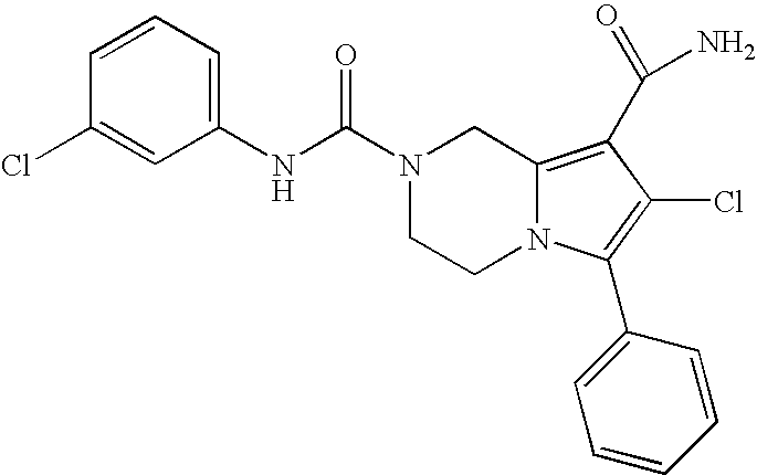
C1(NC(N2CCN3C(=C(C(N)=O)C(Cl)=C3C3=CC=CC=C3)C2)=O)=CC=CC(Cl)=C1
